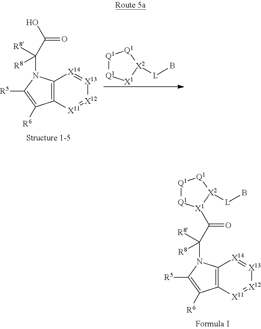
C12=C([X11]=[X12][X13]=[X14]1)C([R6])=C([R5])N2C(C(=O)[X1]1[Q1][Q1][Q1][X2]1[L]B)([R8])[R8].C12=C([X11]=[X12][X13]=[X14]1)C([R6])=C([R5])N2C(C(=O)O)([R8])[R8].[Q1]1[Q1][X1][X2]([L]B)[Q1]1
